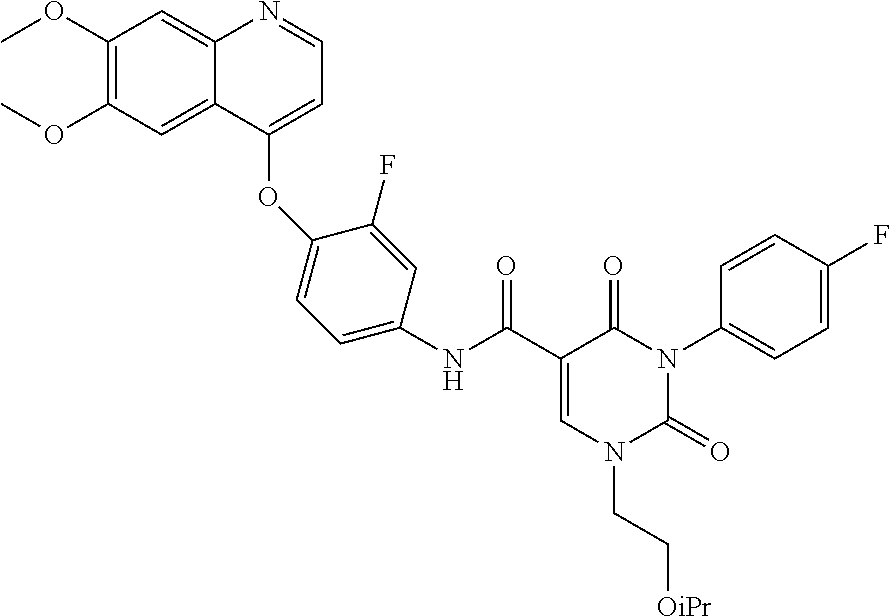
C1(OC)=C(OC)C=C2C(=C1)N=CC=C2OC1=CC=C(NC(C2=CN(CC[OiPr])C(=O)N(C3=CC=C(F)C=C3)C2=O)=O)C=C1F
